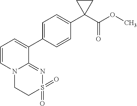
C1S(=O)(=O)N=C2N(C1)C=CC=C2C1=CC=C(C2(C(OC)=O)CC2)C=C1
